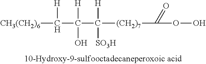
[CH3(CH2)6]C(C(C([(CH2)7]C(OO)=O)([H])[SO3H])([H])O)[H]
